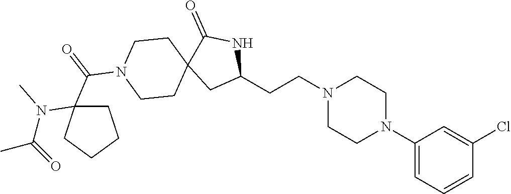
C1(N2CCN(CCC3NC(=O)C4(C3)CCN(C(=O)C3(N(C(C)=O)C)CCCC3)CC4)CC2)=CC=CC(Cl)=C1
